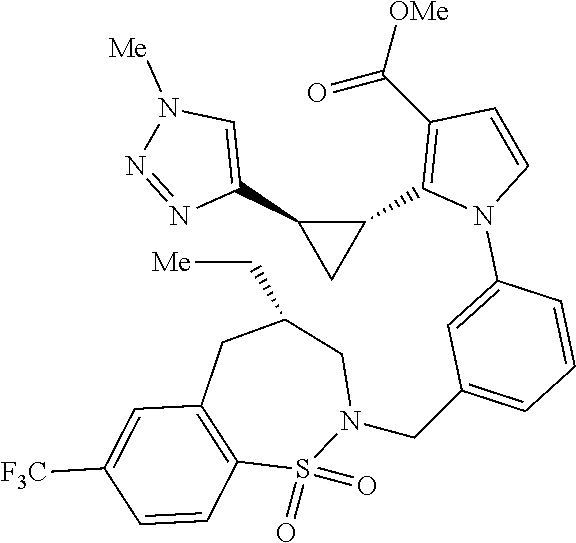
C1(C2=CN([Me])N=N2)C(C2=C(C([OMe])=O)C=CN2C2=CC(CN3CC(C[Me])CC4=C(S3(=O)=O)C=CC([F3C])=C4)=CC=C2)C1
